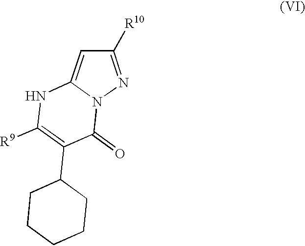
C1([R10])=NN2C(=C1)NC([R9])=C(C1CCCCC1)C2=O
